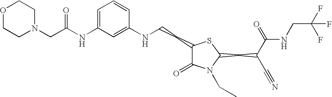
C1=C(NC(CN2CCOCC2)=O)C=C(NCCC2C(=O)N(CC)C(CC(C#N)C(=O)NCC(F)(F)F)S2)C=C1
